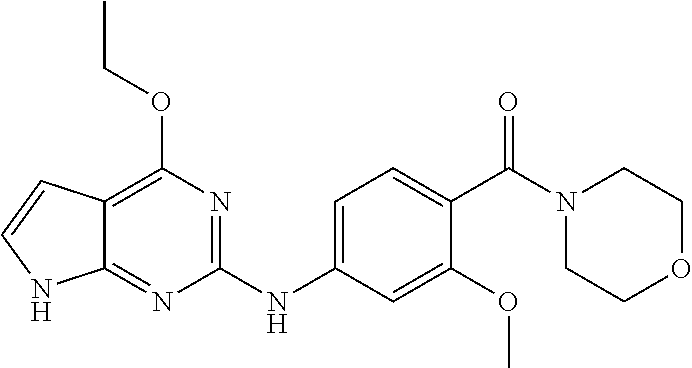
C1(NC2=CC=C(C(N3CCOCC3)=O)C(OC)=C2)=NC(OCC)=C2C(=N1)NC=C2
